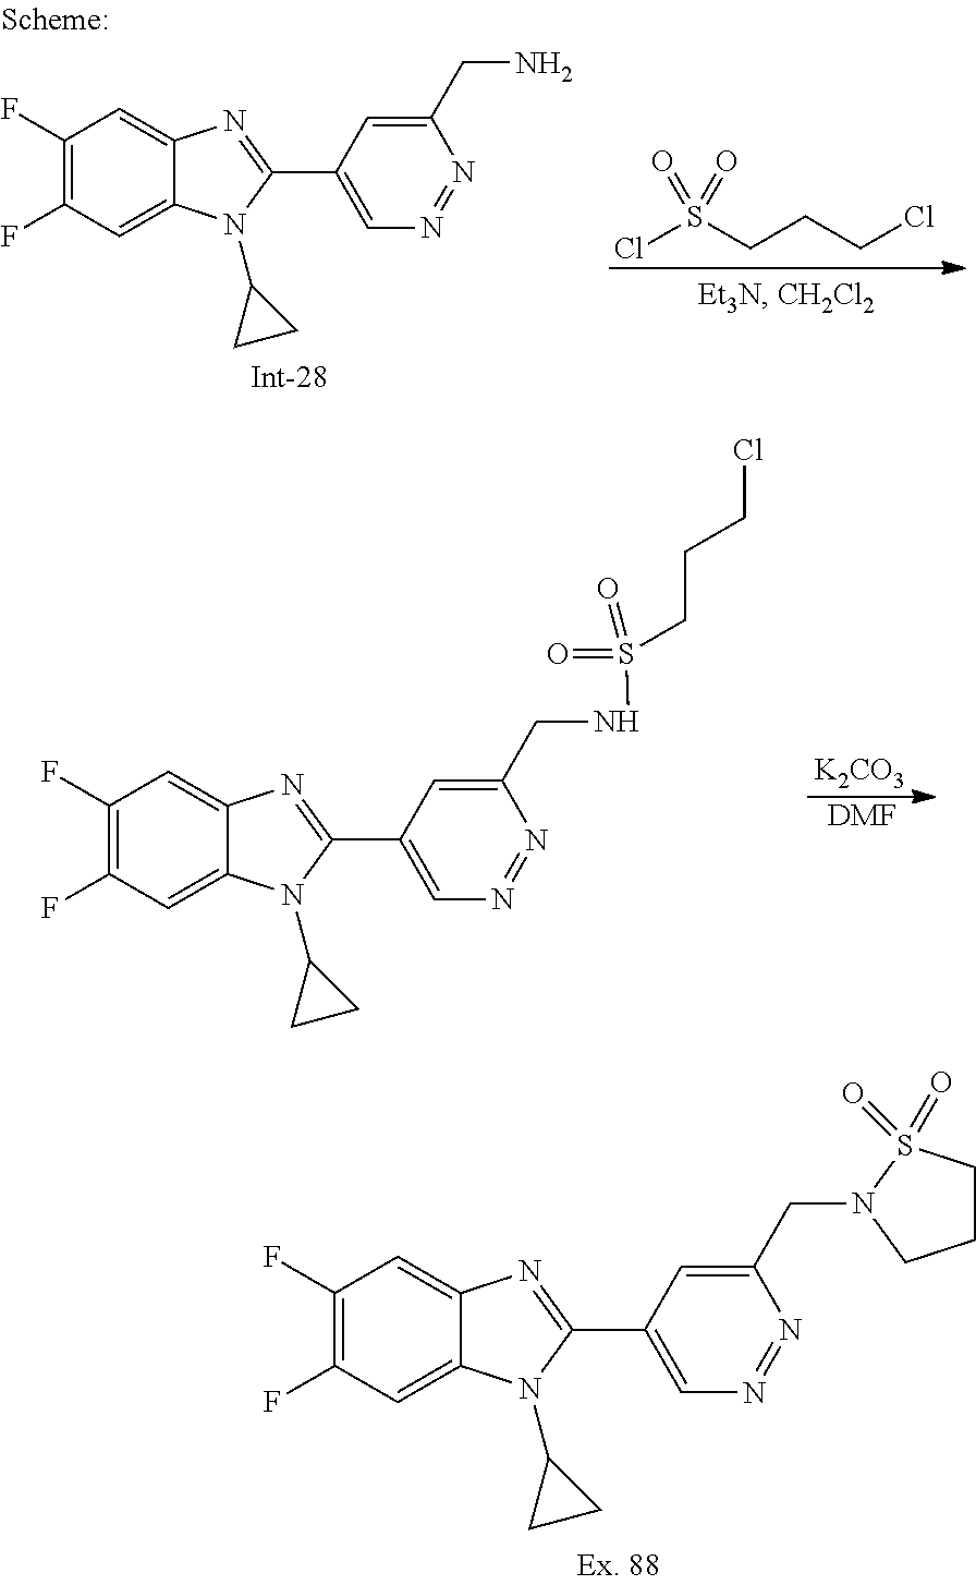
C1(F)=C(F)C=C2C(=C1)N=C(C1=CN=NC(CN)=C1)N2C1CC1.ClS(CCCCl)(=O)=O.C1(F)=C(F)C=C2C(=C1)N=C(C1=CN=NC(CNS(CCCCl)(=O)=O)=C1)N2C1CC1.[K2CO3].[DMF].C1(F)=C(F)C=C2C(=C1)N=C(C1=CN=NC(CN3CCCS3(=O)=O)=C1)N2C1CC1
